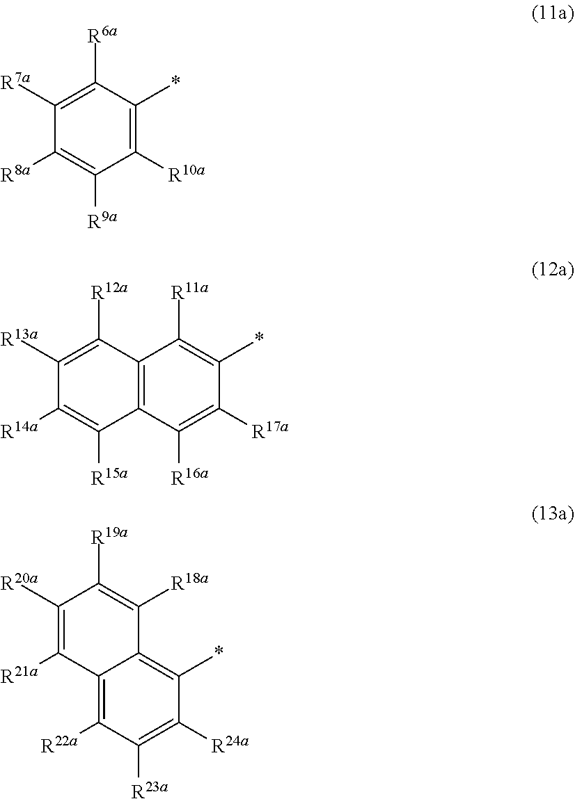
C1([R10a])=C(*)C([R6a])=C([R7a])C([R8a])=C1[R9a].C1([R13a])=C([R12a])C2=C(C([R16a])=C([R17a])C(*)=C2[R11a])C([R15a])=C1[R14a].C1([R19a])=C([R18a])C2=C(*)C([R24a])=C([R23a])C([R22a])=C2C([R21a])=C1[R20a]
